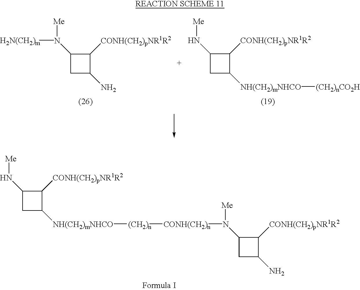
C1(N[Me])CC([NH(CH2)mNHCO][(CH2)n][CONH(CH2)n]N([Me])C2CC(N)C2[CONH(CH2)pNR1R2])C1[CONH(CH2)pNR1R2].C1(N([Me])[H2N(CH2)m])CC(N)C1[CONH(CH2)pNR1R2].C1(N[Me])CC([NH(CH2)mNHCO][(CH2)nCO2H])C1[CONH(CH2)pNR1R2]
